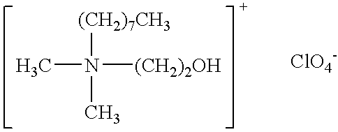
CN([(CH2)2OH])([(CH2)7CH3])C.[ClO4-]
